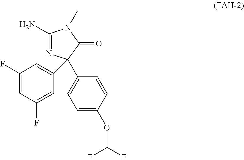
C1(N)=NC(C2=CC=C(OC(F)F)C=C2)(C2=CC(F)=CC(F)=C2)C(=O)N1C
